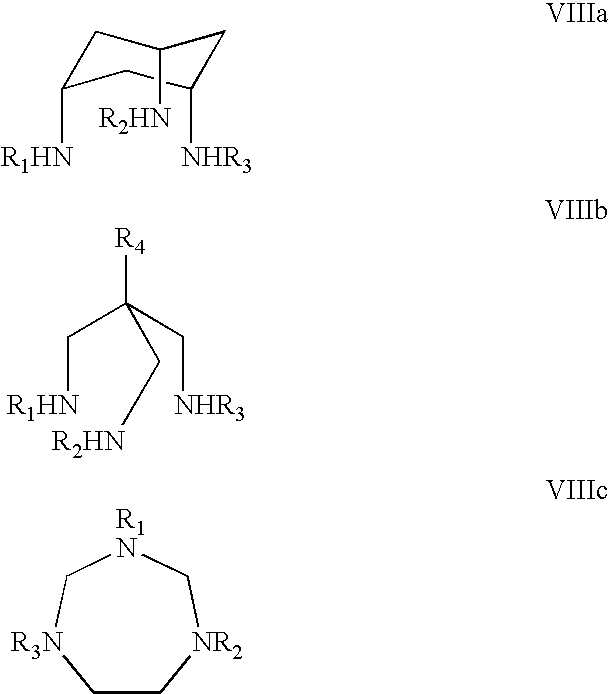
C1C([R1HN])CC([NHR3])CC1[R2HN].C([R1HN])C([R4])(C[NHR3])C[R2HN].C1C[NR2]C[R1N]C[R3N]1
